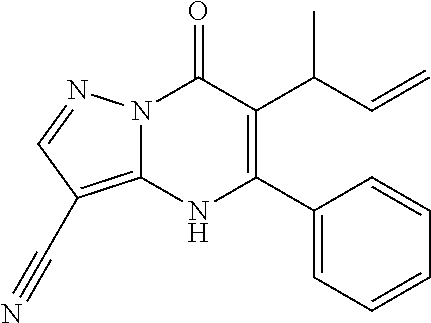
N12C(=C(C#N)C=N1)NC(C1=CC=CC=C1)=C(C(C=C)C)C2=O
